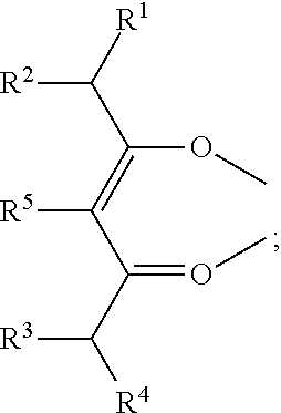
[R2]C([R1])C(=C([R5])C(C([R3])[R4])=OC)OC
